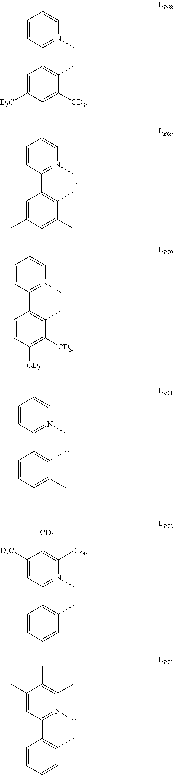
C1=CC(C2=C(C)C([CD3])=CC([D3C])=C2)=N(C)C=C1.C1=CC(C2=C(C)C(C)=CC(C)=C2)=N(C)C=C1.C1=CC(C2=C(C)C([CD3])=C([CD3])C=C2)=N(C)C=C1.C1=CC(C2=C(C)C(C)=C(C)C=C2)=N(C)C=C1.C1([D3C])=CC(C2=C(C)C=CC=C2)=N(C)C([CD3])=C1[CD3].C1(C)=CC(C2=C(C)C=CC=C2)=N(C)C(C)=C1C
